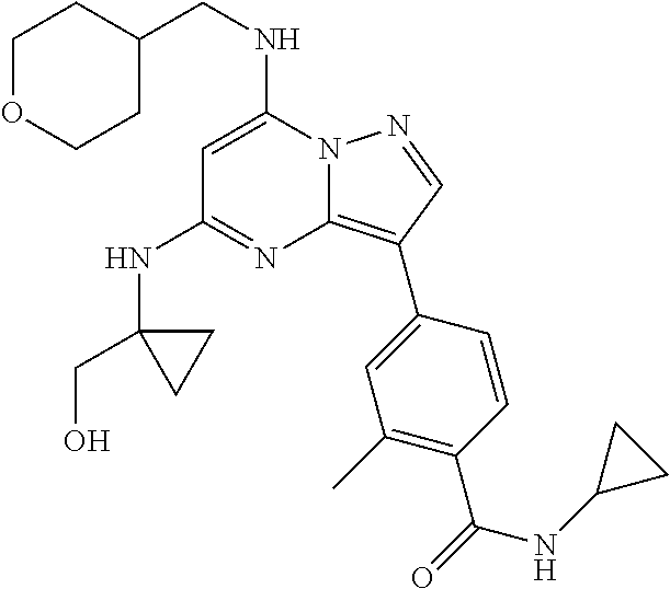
N12C(=C(C3=CC(C)=C(C(=O)NC4CC4)C=C3)C=N1)N=C(NC1(CO)CC1)C=C2NCC1CCOCC1
